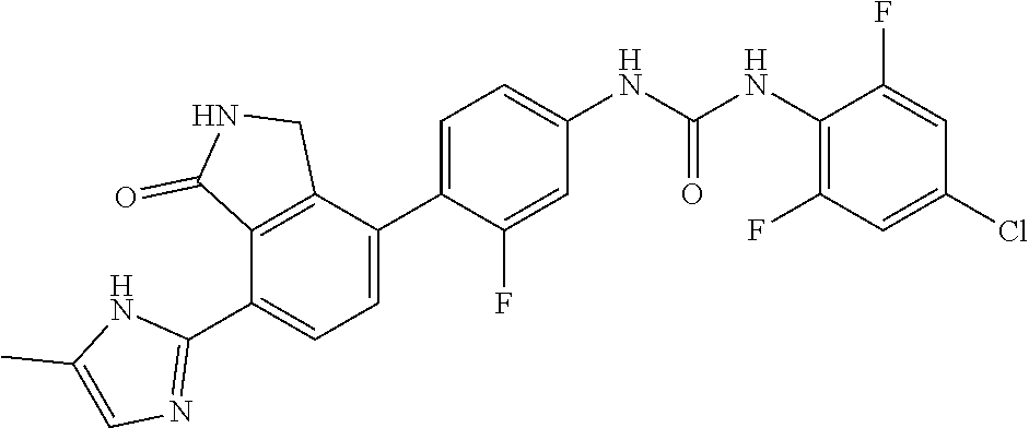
C1=C(C2=CC=C(NC(NC3=C(F)C=C(Cl)C=C3F)=O)C=C2F)C2=C(C(C3=NC=C(C)N3)=C1)C(=O)NC2
